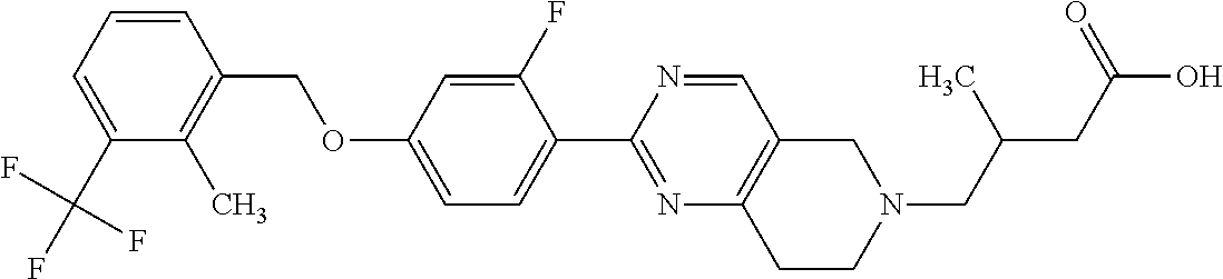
C1(C(F)(F)F)=CC=CC(COC2=CC=C(C3=NC4=C(C=N3)CN(CC(C)CC(=O)O)CC4)C(F)=C2)=C1C
